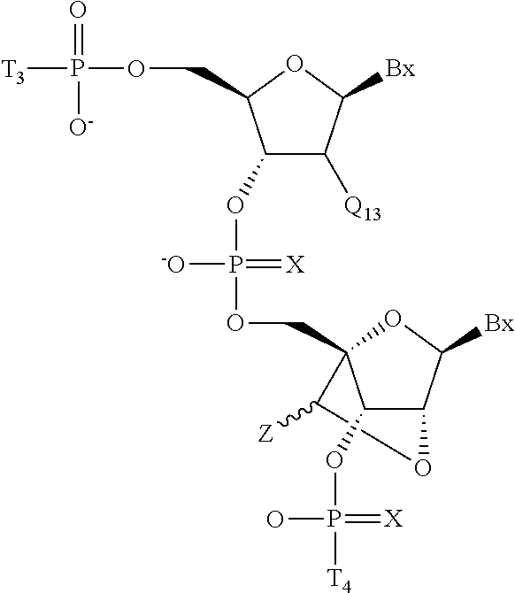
C1(OP(=[X])([-O])OCC23C([Z])OC(C2OP(=[X])(O)[T4])C([Bx])O3)C([Q13])C([Bx])OC1COP([T3])(=O)[O-]
